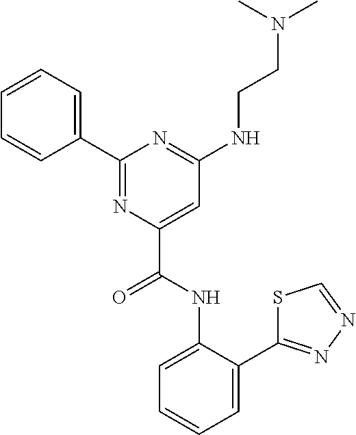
C1=C(C2=NN=CS2)C(NC(C2=CC(NCCN(C)C)=NC(C3=CC=CC=C3)=N2)=O)=CC=C1
